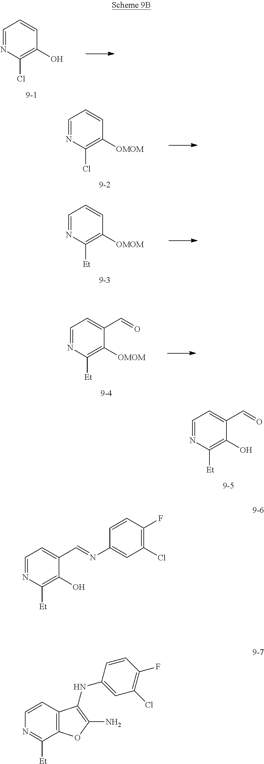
C1=NC([Et])=C(O)C(C=NC2=CC(Cl)=C(F)C=C2)=C1.C1=CC2=C(C([Et])=N1)OC(N)=C2NC1=CC(Cl)=C(F)C=C1.C1=NC(Cl)=C(O)C=C1.C1=NC(Cl)=C([OMOM])C=C1.C1=NC([Et])=C([OMOM])C=C1.C1=NC([Et])=C([OMOM])C(C=O)=C1.C1=NC([Et])=C(O)C(C=O)=C1
